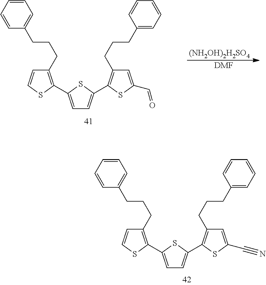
C1=C(C2=C(CCCC3=CC=CC=C3)C=CS2)SC(C2=C(CCCC3=CC=CC=C3)C=C(C#N)S2)=C1.C1=C(C2=C(CCCC3=CC=CC=C3)C=CS2)SC(C2=C(CCCC3=CC=CC=C3)C=C(C=O)S2)=C1.[(NH2OH)2H2SO4].[DMF]
